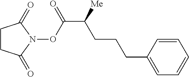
C1=CC(CCCC(C(=O)ON2C(=O)CCC2=O)[Me])=CC=C1
